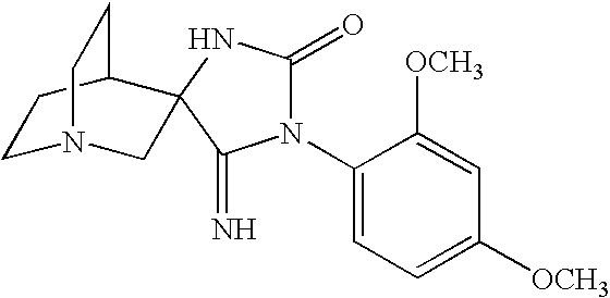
C1N2CC3(C(C1)CC2)NC(=O)N(C1=CC=C([OCH3])C=C1[OCH3])C3=N
